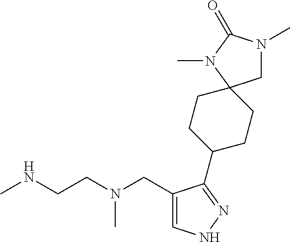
CNCCN(CC1=CNN=C1C1CCC2(CC1)CN(C)C(=O)N2C)C
